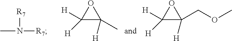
CN([R7])[R7].C1([H])([H])C([H])(C)O1.C1([H])([H])C([H])(COC)O1
